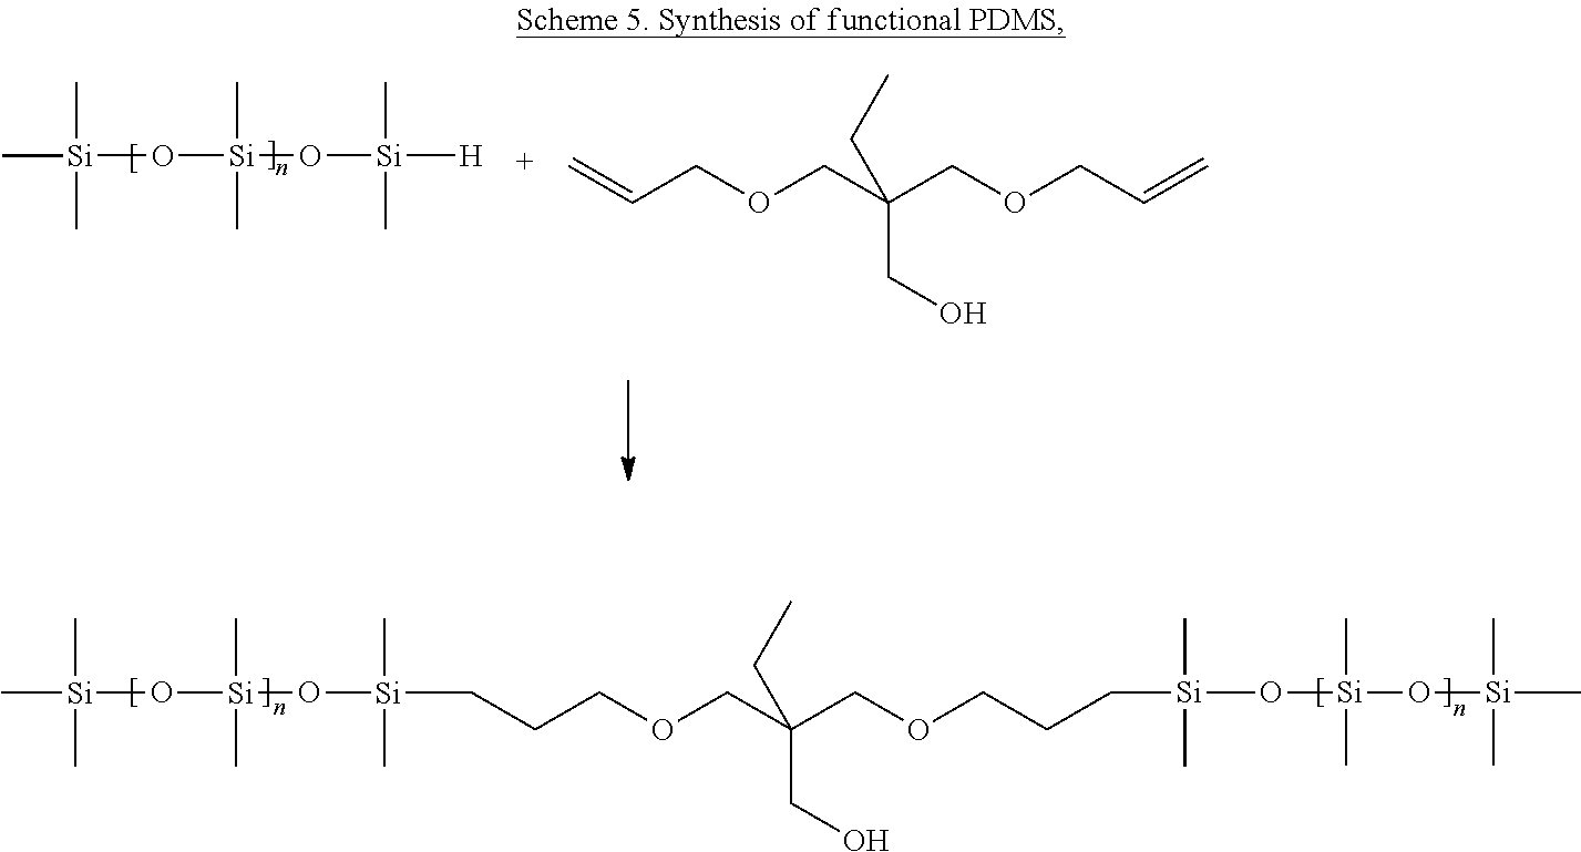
O([Si](C)(C)O[Si](C)(C)CCCOCC(COCCC[Si](O[Si](C)(C)O[Si](C)(C)C)(C)C)(CO)CC)[Si](C)(C)C.O([Si](C)(C)O[Si](C)(C)[H])[Si](C)(C)C.CCC(COCC=C)(COCC=C)CO
